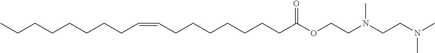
O(C(CCCCCCCC=CCCCCCCCC)=O)CCN(CCN(C)C)C
